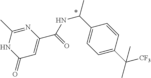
N1=C(C)NC(=O)C=C1C(=O)NC(C1=CC=C(C([CF3])(C)C)C=C1)C
